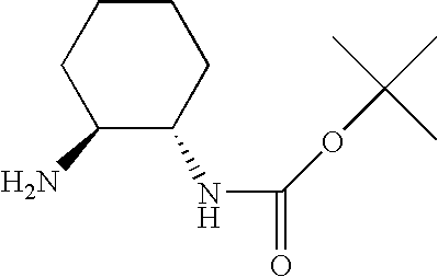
C1C(N)C(NC(OC(C)(C)C)=O)CCC1
